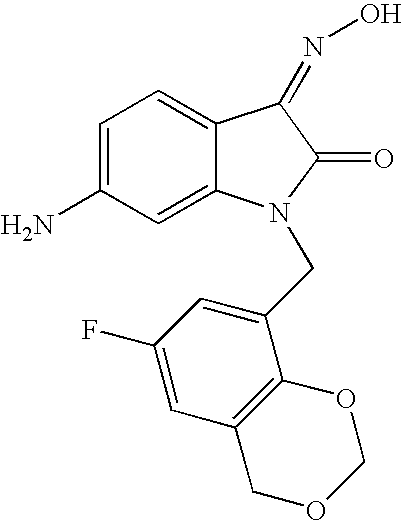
C1=C(N)C=C2C(=C1)C(=NO)C(=O)N2CC1=CC(F)=CC2=C1OCOC2
